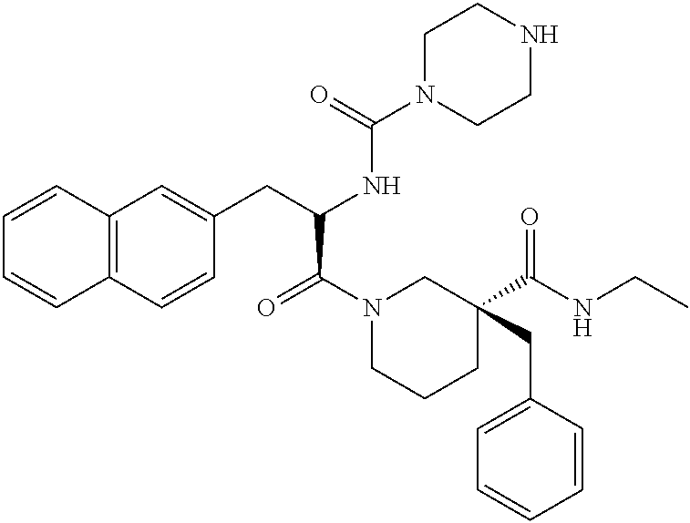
C12=C(C=CC(CC(NC(N3CCNCC3)=O)C(=O)N3CCCC(C(NCC)=O)(CC4=CC=CC=C4)C3)=C1)C=CC=C2
